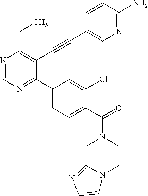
N1=CN=C(C2=CC=C(C(N3CC4=NC=CN4CC3)=O)C(Cl)=C2)C(C#CC2=CN=C(N)C=C2)=C1CC
